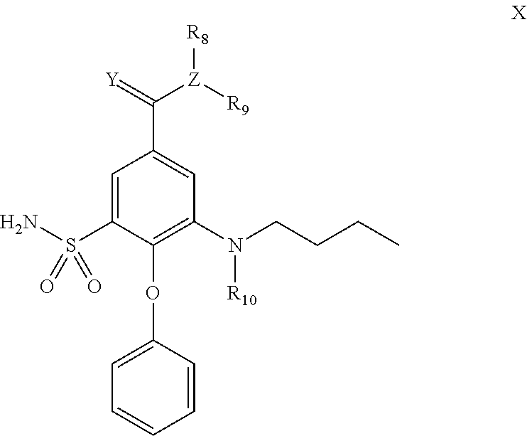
C1=C(S(N)(=O)=O)C(OC2=CC=CC=C2)=C(N(CCCC)[R10])C=C1C(=[Y])[Z]([R9])[R8]
